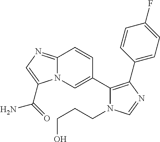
N12C(=NC=C1C(=O)N)C=CC(C1=C(C3=CC=C(F)C=C3)N=CN1CCCO)=C2
